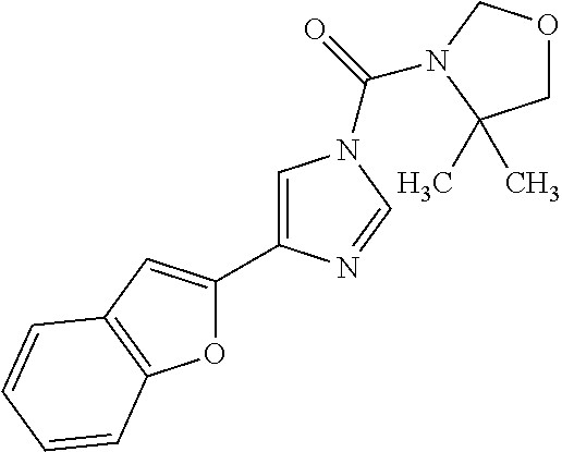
O1C(C2=CN(C(=O)N3COCC3(C)C)C=N2)=CC2=C1C=CC=C2
